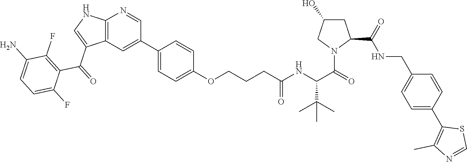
C12=C(C=C(C3=CC=C(OCCCC(=O)NC(C(=O)N4C(C(NCC5=CC=C(C6=C(C)N=CS6)C=C5)=O)CC(O)C4)C(C)(C)C)C=C3)C=N1)C(C(=O)C1=C(F)C(N)=CC=C1F)=CN2
